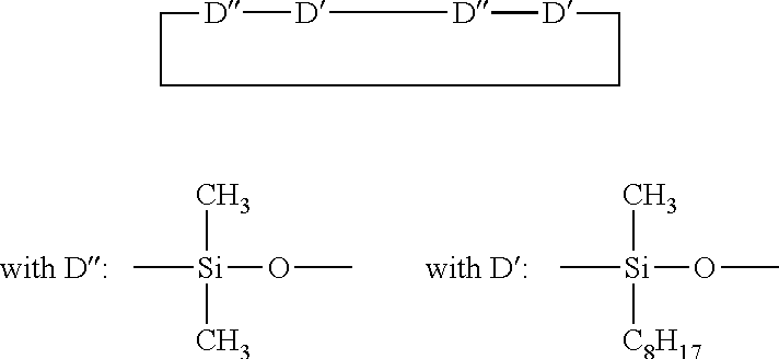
C[Si](OC)([C8H17])C.[with D:].C[Si](OC)(C)C.[with D:].[D]1[D][D][D]CCCC1
